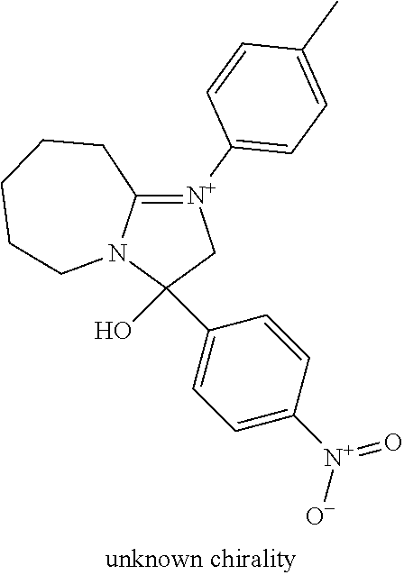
C1(O)(C2=CC=C([N+]([O-])=O)C=C2)C[N+](C2=CC=C(C)C=C2)=C2N1CCCCC2
